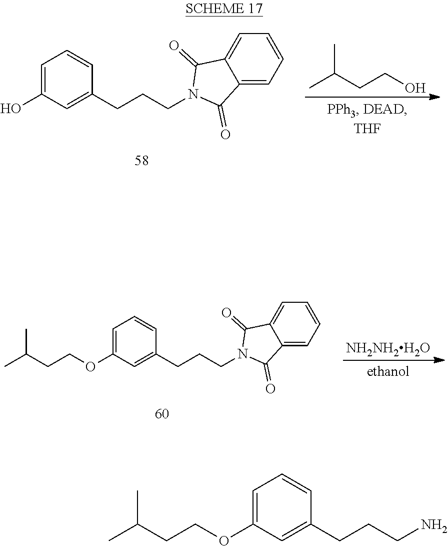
CC(CCO)C.C1=C(O)C=C(CCCN2C(=O)C3=CC=CC=C3C2=O)C=C1.[NH2NH2H2O].C1=C(OCCC(C)C)C=C(CCCN2C(=O)C3=CC=CC=C3C2=O)C=C1.C1=C(OCCC(C)C)C=C(CCCN)C=C1
